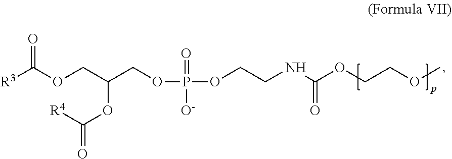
[R3]C(OCC(OC(=O)[R4])COP(OCCNC(OCCOC)=O)(=O)[O-])=O
